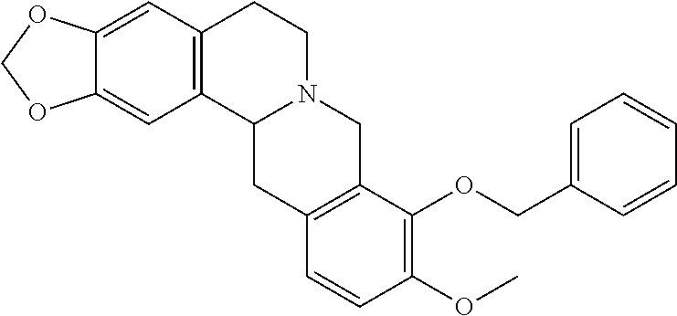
C12=C(C=C3C(=C1)OCO3)CCN1C2CC2=C(C1)C(OCC1=CC=CC=C1)=C(OC)C=C2
